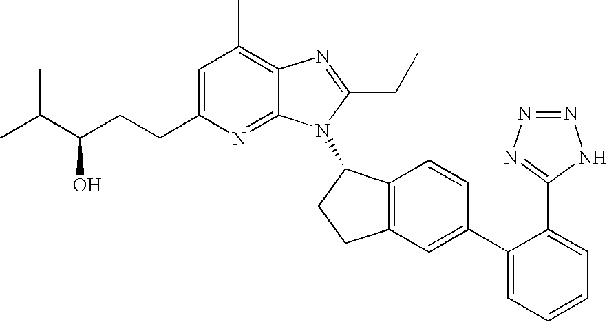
C1=C(CCC(C(C)C)O)N=C2C(=C1C)N=C(CC)N2C1C2=C(CC1)C=C(C1=CC=CC=C1C1=NN=NN1)C=C2
